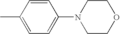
C1(C)=CC=C(N2CCOCC2)C=C1
